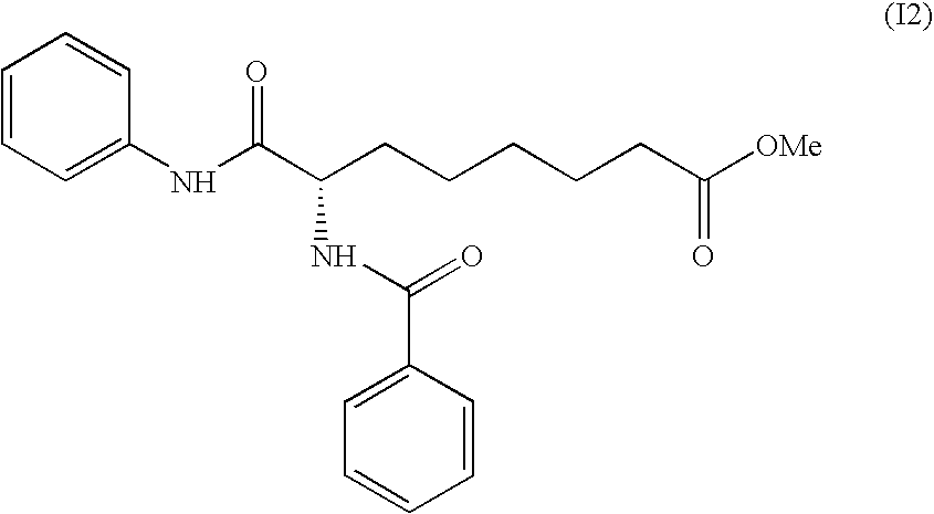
C1=CC=C(NC(C(CCCCCC([OMe])=O)NC(=O)C2=CC=CC=C2)=O)C=C1
